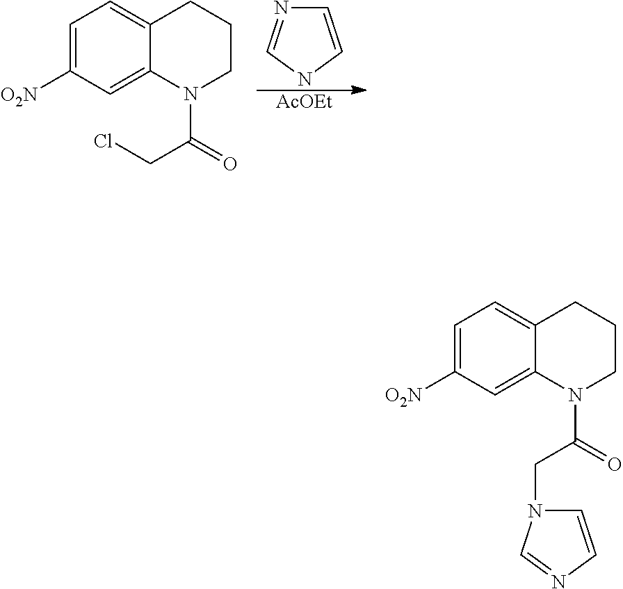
C1=CNC=N1.[AcOEt].C1=C([O2N])C=C2C(=C1)CCCN2C(=O)CCl.C1=C([O2N])C=C2C(=C1)CCCN2C(=O)CN1C=CN=C1
